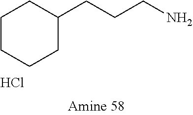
C1CC(CCCN)CCC1.Cl
